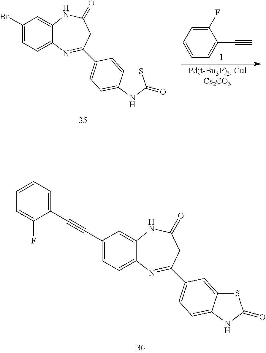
C1(Br)=CC=C2C(=C1)NC(=O)CC(C1=CC=C3C(=C1)SC(=O)N3)=N2.C1(F)=CC=CC=C1C#C.C1(C#CC2=CC=CC=C2F)=CC=C2C(=C1)NC(=O)CC(C1=CC=C3C(=C1)SC(=O)N3)=N2
